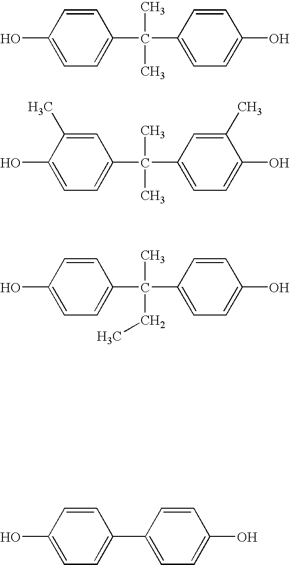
C1=CC(O)=CC=C1C1=CC=C(O)C=C1.C1=CC(O)=CC=C1C(C1=CC=C(O)C=C1)(C)C.C1=C(C)C(O)=CC=C1C(C1=CC=C(O)C(C)=C1)(C)C.C1=CC(O)=CC=C1C(C1=CC=C(O)C=C1)(C)CC
